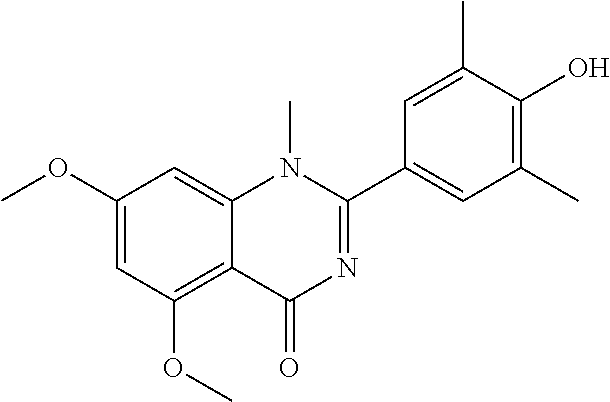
C1(OC)=CC(OC)=C2C(=C1)N(C)C(C1=CC(C)=C(O)C(C)=C1)=NC2=O
